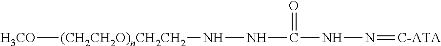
[H3CO][(CH2CH2O)nCH2CH2]NNC(NN=[C-ATA])=O
